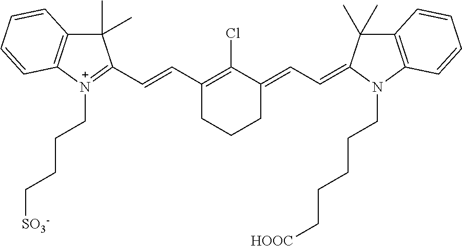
C1(C=CC2=[N+](CCCC[SO3-])C3=C(C2(C)C)C=CC=C3)=C(Cl)C(=CC=C2C(C)(C)C3=C(N2CCCCC[HOOC])C=CC=C3)CCC1
